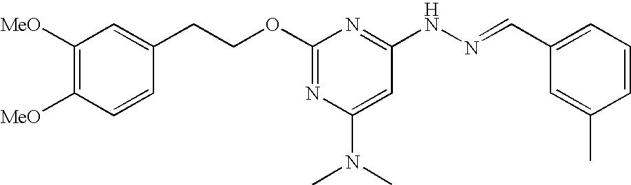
C1(OCCC2=CC([MeO])=C([MeO])C=C2)=NC(N(C)C)=CC(NN=CC2=CC=CC(C)=C2)=N1
